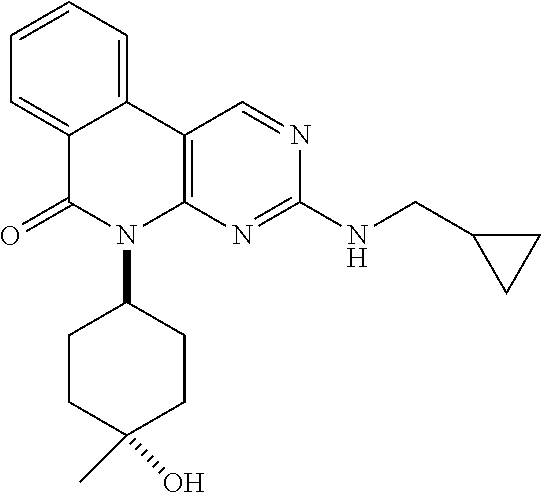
C1=CC=C2C(=C1)C(=O)N(C1CCC(O)(C)CC1)C1=C2C=NC(NCC2CC2)=N1
